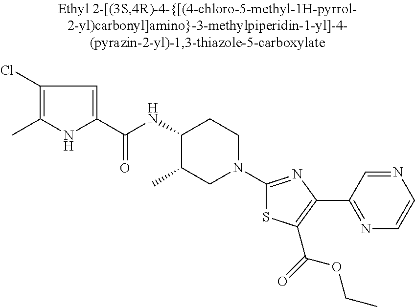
C1(Cl)=C(C)NC(C(=O)NC2C(C)CN(C3=NC(C4=NC=CN=C4)=C(C(=O)OCC)S3)CC2)=C1
